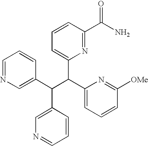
C1=NC=C(C(C(C2=CC=CC([OMe])=N2)C2=CC=CC(C(=O)N)=N2)C2=CN=CC=C2)C=C1
